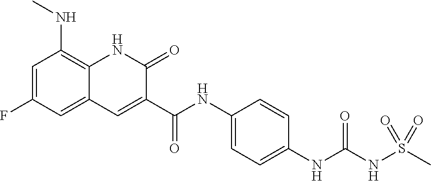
C1=C(F)C=C2C(=C1NC)NC(=O)C(C(NC1=CC=C(NC(=O)NS(=O)(C)=O)C=C1)=O)=C2
